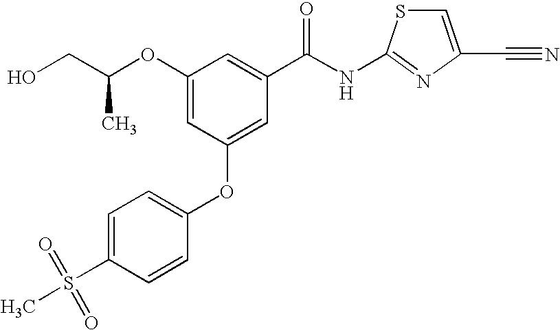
OCC(OC1=CC(OC2=CC=C(S(=O)(=O)C)C=C2)=CC(C(NC2=NC(C#N)=CS2)=O)=C1)C
